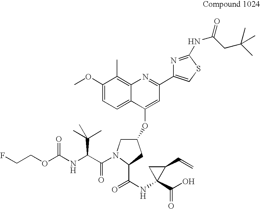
C1(OC)=CC=C2C(=C1C)N=C(C1=CSC(NC(=O)CC(C)(C)C)=N1)C=C2OC1CN(C(=O)C(C(C)(C)C)NC(OCCF)=O)C(C(=O)NC2(C(=O)O)C(C=C)C2)C1
